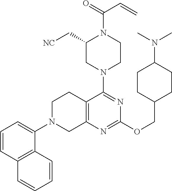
C1=CC2=C(C(N3CC4=C(CC3)C(N3CCN(C(=O)C=C)C(C[NC])C3)=NC(OCC3CCC(N(C)C)CC3)=N4)=C1)C=CC=C2
